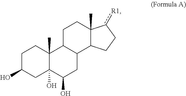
C1C(O)CC2(O)C(C)(C1)C1C(CC2O)C2C(C)(CC1)c([R1])CC2
